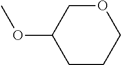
C1OCCCC1OC
